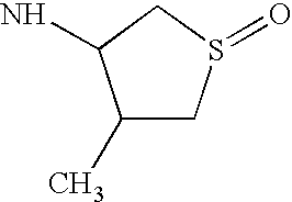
C1(C)CS(=O)CC1N
